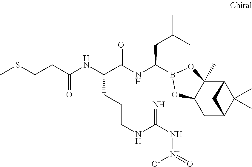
C12C3(C)C(CC(C1(C)C)C2)OB(C(NC(C(NC(=O)CCSC)CCCNC(N[N+]([O-])=O)=N)=O)CC(C)C)O3
